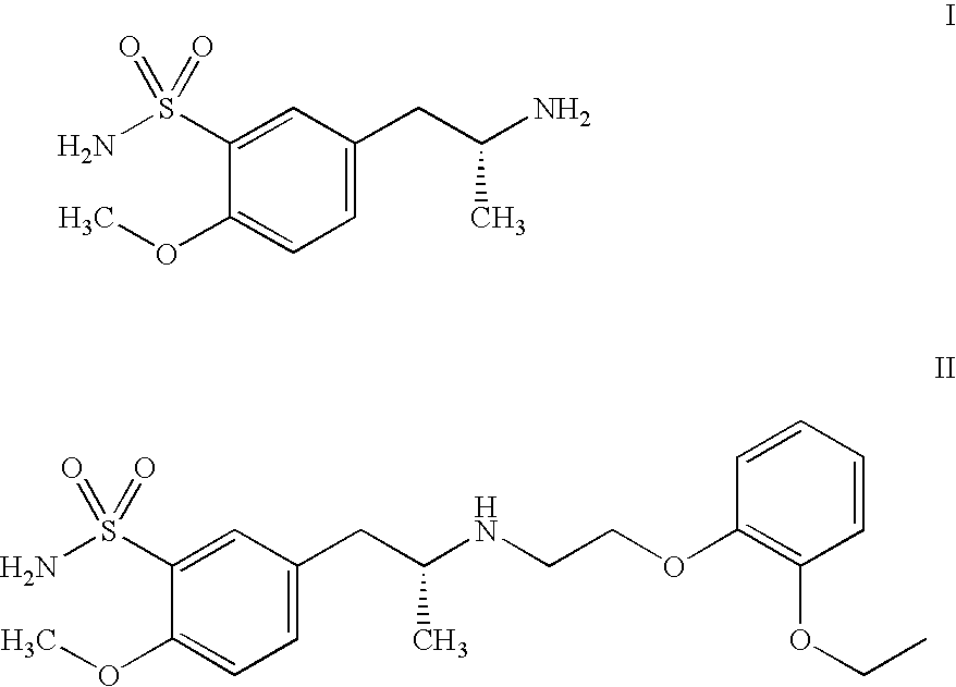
C1=C(CC(N)C)C=C(S(N)(=O)=O)C(OC)=C1.C1=C(CC(NCCOC2=C(OCC)C=CC=C2)C)C=C(S(N)(=O)=O)C(OC)=C1
